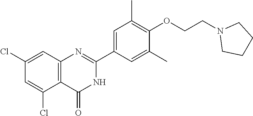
C1CN(CCOC2=C(C)C=C(C3=NC4=C(C(Cl)=CC(Cl)=C4)C(=O)N3)C=C2C)CC1
